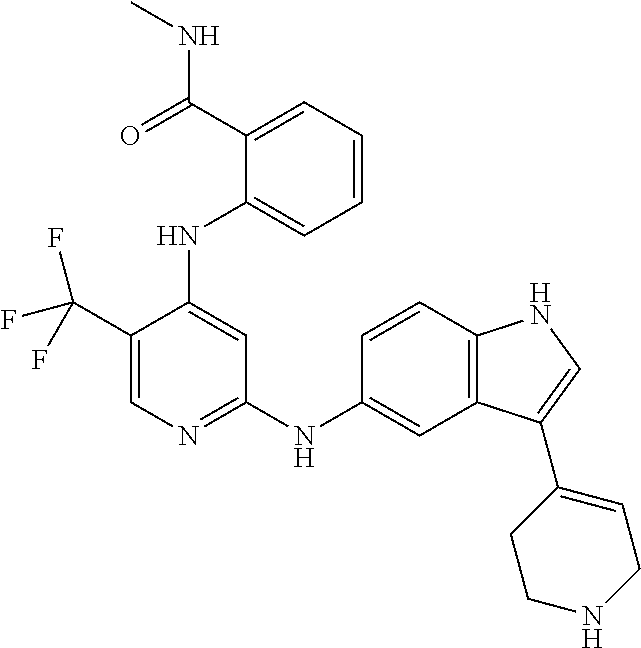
C1(C(F)(F)F)=CN=C(NC2=CC3=C(C=C2)NC=C3C2=CCNCC2)C=C1NC1=CC=CC=C1C(NC)=O
